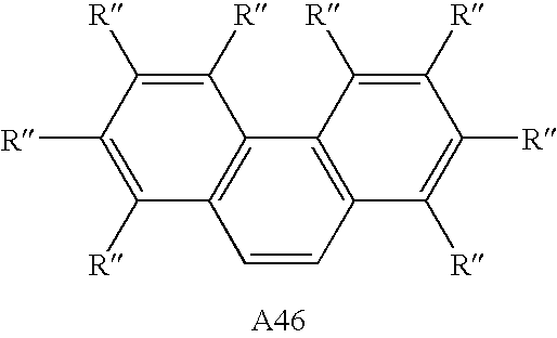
C1=CC2=C(C3=C1C([R])=C([R])C([R])=C3[R])C([R])=C([R])C([R])=C2[R]
